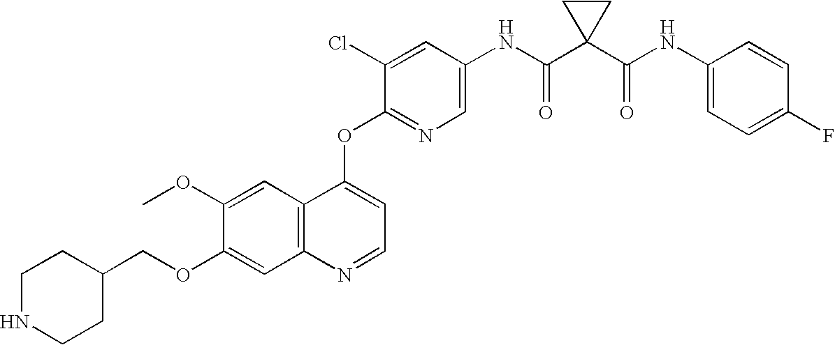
C12=C(C=C(OC)C(OCC3CCNCC3)=C1)C(OC1=NC=C(NC(C3(C(NC4=CC=C(F)C=C4)=O)CC3)=O)C=C1Cl)=CC=N2
